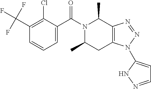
C(C1=C(Cl)C(C(N2C(C)C3=C(CC2C)N(C2=CC=NN2)N=N3)=O)=CC=C1)(F)(F)F
